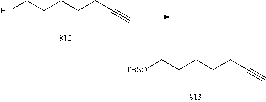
C(CCC#C)CCO.C(CCC#C)CC[TBSO]
